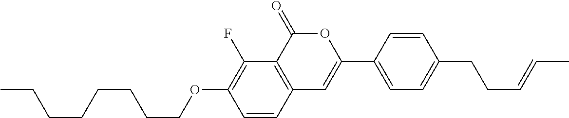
C1=CC2=C(C(F)=C1OCCCCCCCC)C(=O)OC(C1=CC=C(CCC=CC)C=C1)=C2
